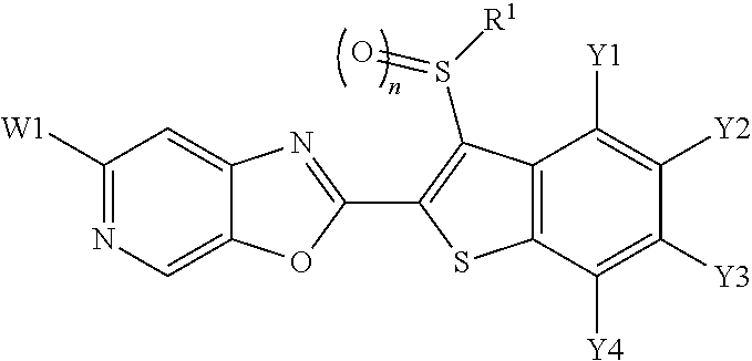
C12=CC([W1])=NC=C1OC(C1=C(S([R1])=O)C3=C(C([Y4])=C([Y3])C([Y2])=C3[Y1])S1)=N2
